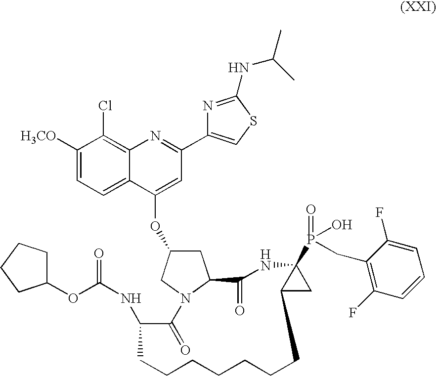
N12C(CC(OC3=CC(C4=CSC(NC(C)C)=N4)=NC4=C(Cl)C([H3CO])=CC=C34)C1)C(=O)NC1(P(=O)(O)CC3=C(F)C=CC=C3F)C(C1)CCCCCCCC(NC(OC1CCCC1)=O)C2=O
